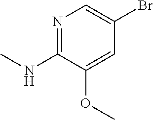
C1=C(OC)C(NC)=NC=C1Br
